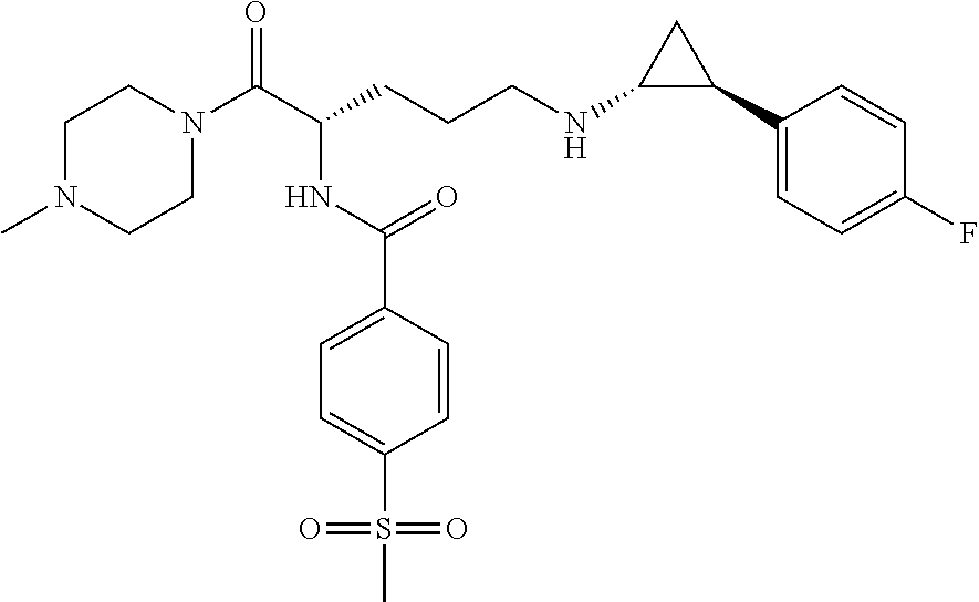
C1N(C)CCN(C(C(CCCNC2C(C3=CC=C(F)C=C3)C2)NC(C2=CC=C(S(C)(=O)=O)C=C2)=O)=O)C1
